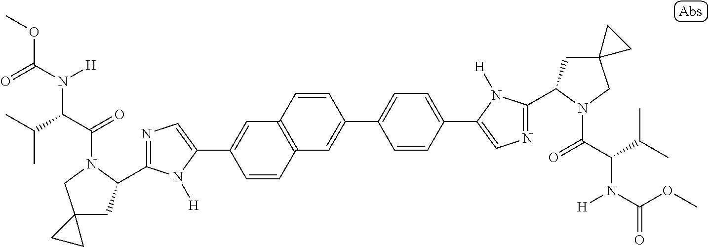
C1(C2=CN=C(C3CC4(CN3C(C(C(C)C)N(C(=O)OC)[H])=O)CC4)N2[H])=CC2=C(C=C1)C=C(C1=CC=C(C3=CN=C(C4CC5(CN4C(C(C(C)C)N(C(=O)OC)[H])=O)CC5)N3[H])C=C1)C=C2
